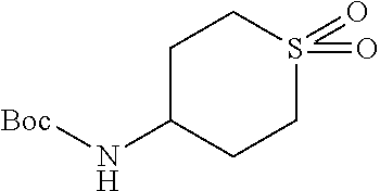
C1C(N[Boc])CCS(=O)(=O)C1
